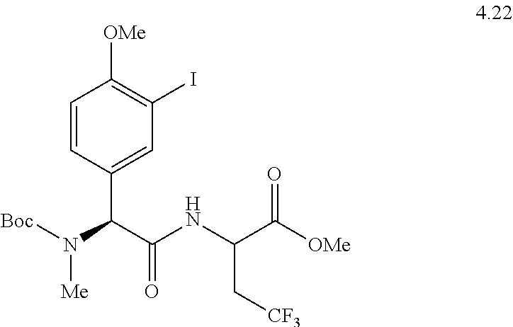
C1=CC(C(C(NC(C([OMe])=O)C[CF3])=O)N([Boc])[Me])=CC(I)=C1[OMe]
